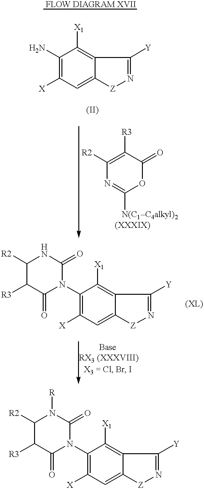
[X]C1=C(N)C([X1])=C2C(=C1)[Z]N=C2[Y].C1([R2])=C([R3])C(=O)OC([N(C1C4alkyl)2])=N1.C1([R3])C(=O)N(C2=C([X])C=C3C(=C2[X1])C([Y])=N[Z]3)C(=O)NC1[R2].C1([R3])C(=O)N(C2=C([X])C=C3C(=C2[X1])C([Y])=N[Z]3)C(=O)N([R])C1[R2]
